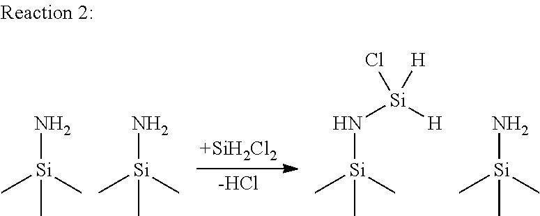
[+SiH2Cl2].[-HCl].N[Si](C)(C)C.N[Si](C)(C)C.N([Si](C)(C)C)[Si]([H])([H])Cl.N[Si](C)(C)C
